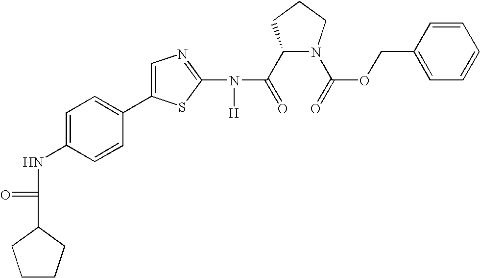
C1(C(=O)N(C2=NC=C(C3=CC=C(NC(C4CCCC4)=O)C=C3)S2)[H])N(C(=O)OCC2=CC=CC=C2)CCC1
